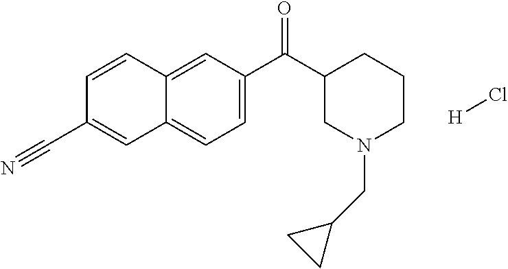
C1=CC2=CC(C(C3CN(CC4CC4)CCC3)=O)=CC=C2C=C1C#N.[H]Cl
